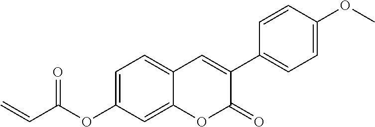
C(=C)C(OC1=CC=C2C(=C1)OC(=O)C(C1=CC=C(OC)C=C1)=C2)=O
